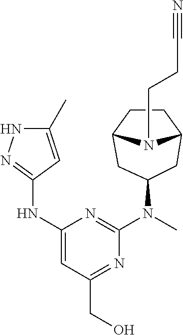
N1(CCC#N)C2CC(N(C)C3=NC(NC4=NNC(C)=C4)=CC(CO)=N3)CC1CC2
